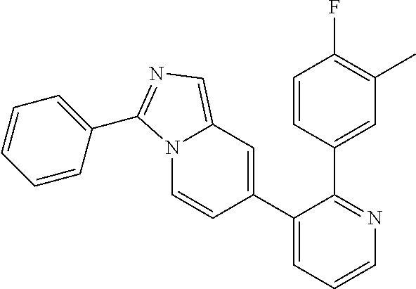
C1(C2=CC3=CN=C(C4=CC=CC=C4)N3C=C2)=CC=CN=C1C1=CC(C)=C(F)C=C1
